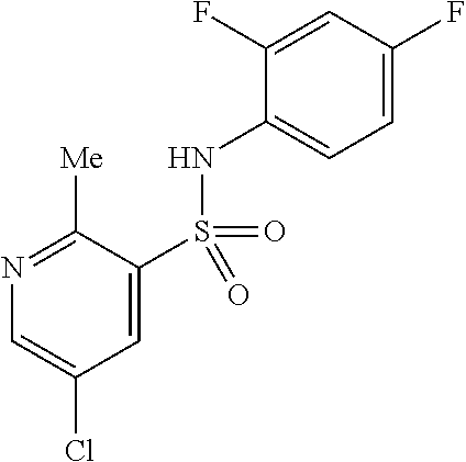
C1=C(F)C=C(F)C(NS(=O)(C2=CC(Cl)=CN=C2[Me])=O)=C1
